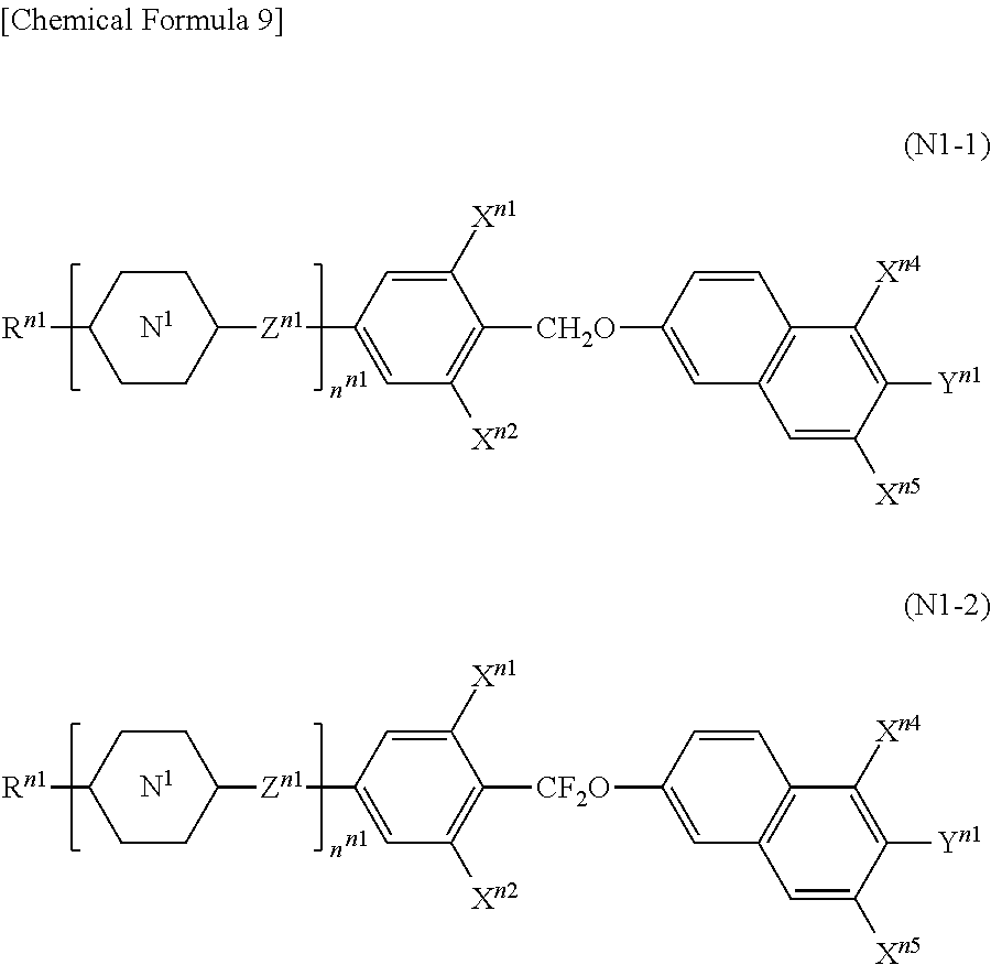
[Rn1]C1CCC([Zn1]C2=CC([Xn2])=C([CH2O]C3=CC4=C(C=C3)C([Xn4])=C([Yn1])C([Xn5])=C4)C([Xn1])=C2)CC1.[Rn1]C1CCC([Zn1]C2=CC([Xn2])=C([CF2O]C3=CC4=C(C=C3)C([Xn4])=C([Yn1])C([Xn5])=C4)C([Xn1])=C2)CC1
